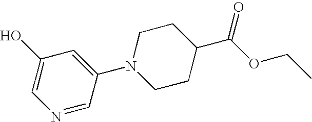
N1=CC(N2CCC(C(OCC)=O)CC2)=CC(O)=C1
